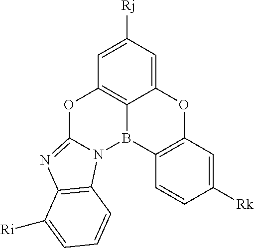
C12=CC([Rj])=CC3=C1B(C1=C(O2)C=C([Rk])C=C1)N1C(=NC2=C1C=CC=C2[Ri])O3
